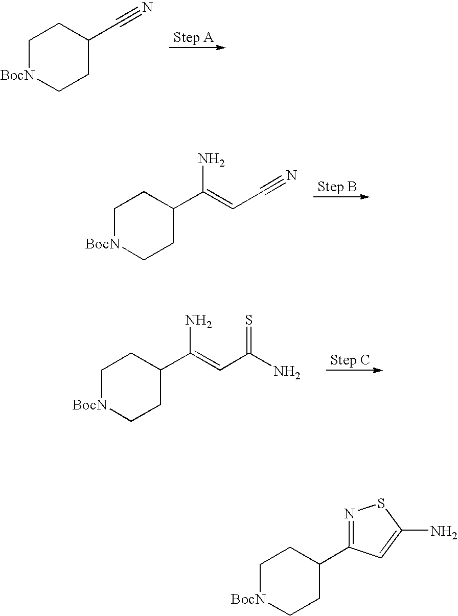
C1[BocN]CCC(C#N)C1.C1[BocN]CCC(C(=CC#N)N)C1.C1[BocN]CCC(C(=CC(N)=S)N)C1.C1[BocN]CCC(C2=NSC(N)=C2)C1
